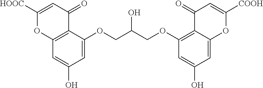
C1([HOOC])=CC(=O)C2=C(O1)C=C(O)C=C2OCC(COC1=C2C(=CC(O)=C1)OC([COOH])=CC2=O)O
